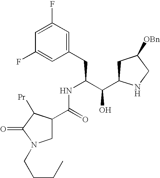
C1(F)=CC(F)=CC(CC(C(C2CC([OBn])CN2)O)NC(C2CN(CCCC)C(=O)C2[Pr])=O)=C1
